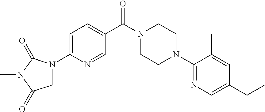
C1=C(N2CC(=O)N(C)C2=O)N=CC(C(N2CCN(C3=NC=C(CC)C=C3C)CC2)=O)=C1
